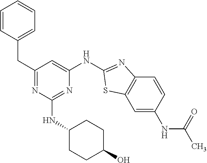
N1=C(CC2=CC=CC=C2)C=C(NC2=NC3=C(C=C(NC(C)=O)C=C3)S2)N=C1NC1CCC(O)CC1
